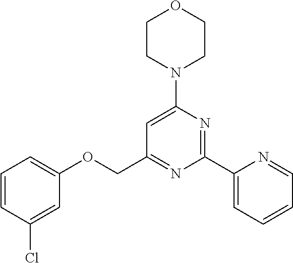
C1CN(C2=CC(COC3=CC=CC(Cl)=C3)=NC(C3=CC=CC=N3)=N2)CCO1
